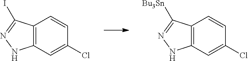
C12=C(C=C(Cl)C=C1)NN=C2I.C12=C(C=C(Cl)C=C1)NN=C2[Bu3Sn]
